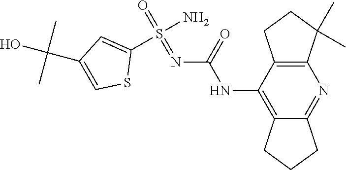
N(C1=C2C(=NC3=C1CCC3(C)C)CCC2)C(N=S(=O)(N)C1=CC(C(O)(C)C)=CS1)=O
